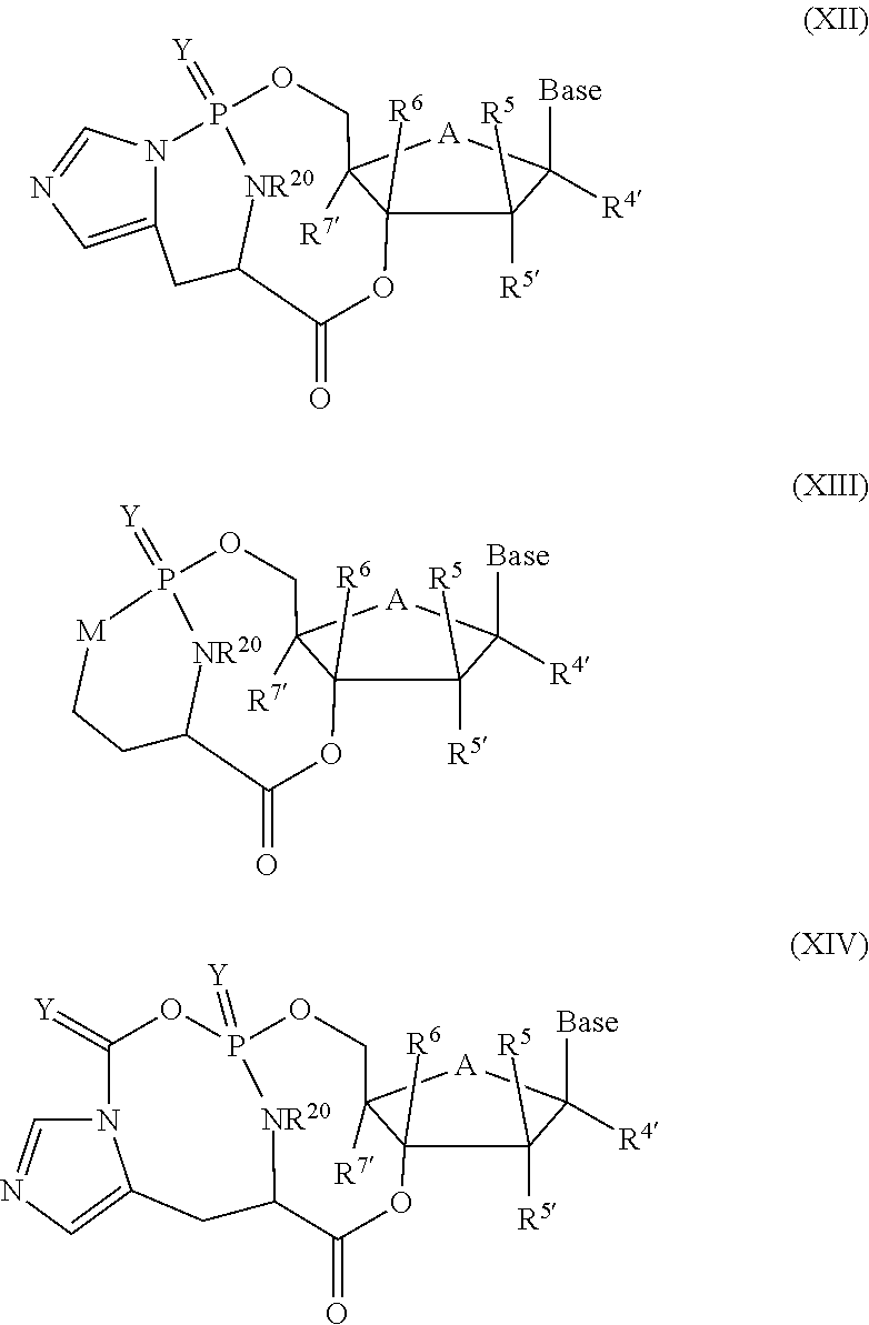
C12=CN=CN1P1(=[Y])[NR20]C(C2)C(=O)OC2([R6])C([R5])([R5])C([Base])([R4])[A]C2([R7])CO1.C1[M]P2(=[Y])[NR20]C(C1)C(=O)OC1([R6])C([R5])([R5])C([Base])([R4])[A]C1([R7])CO2.C12C(=O)OC3([R6])C([R5])([R5])C([Base])([R4])[A]C3([R7])COP(=[Y])([NR20]1)OC(=[Y])N1C=NC=C1C2
